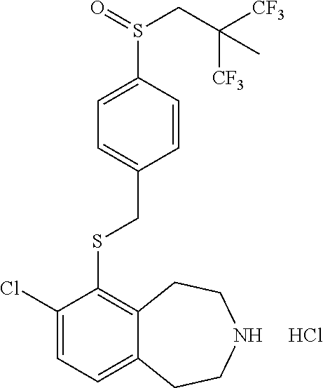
Cl.C1(S(CC([CF3])([CF3])C)=O)=CC=C(CSC2=C3C(=CC=C2Cl)CCNCC3)C=C1
